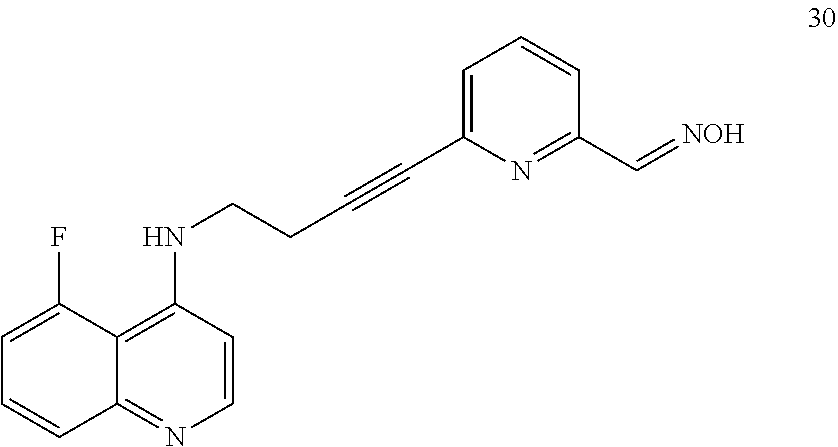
C1=C(F)C2=C(NCCC#CC3=CC=CC(C=[NOH])=N3)C=CN=C2C=C1
